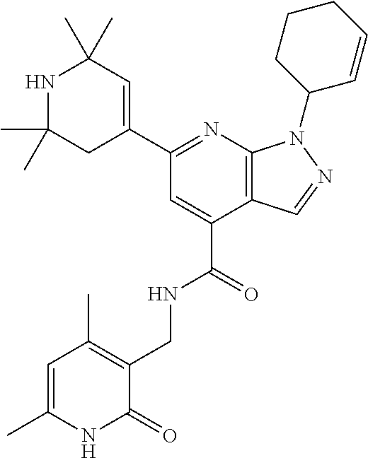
C(C1=CC(C2=CC(C)(C)NC(C)(C)C2)=NC2=C1C=NN2C1C=CCCC1)(NCC1=C(C)C=C(C)NC1=O)=O
